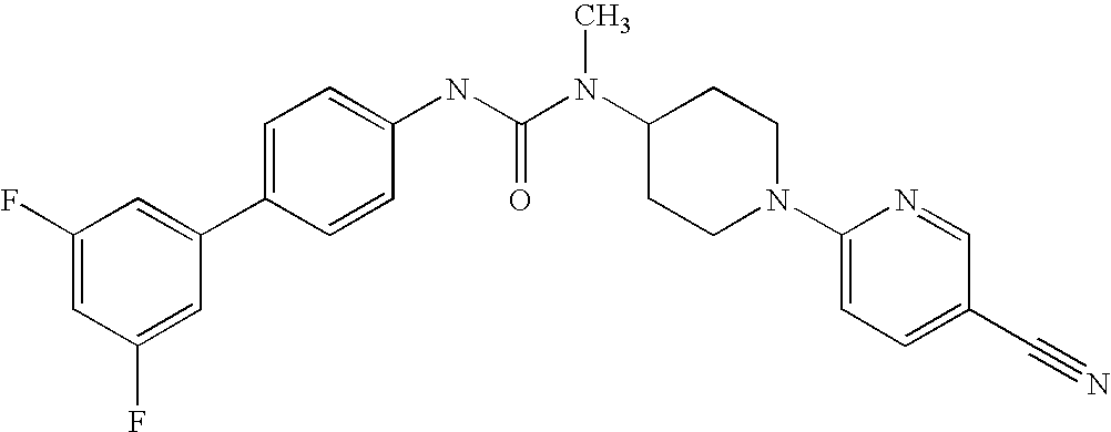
C1(F)=CC(F)=CC(C2=CC=C(NC(N(C3CCN(C4=CC=C(C#N)C=N4)CC3)C)=O)C=C2)=C1
